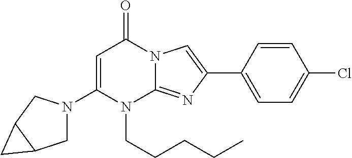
C1(N2CC3C(C2)C3)=CC(=O)N2C(=NC(C3=CC=C(Cl)C=C3)=C2)N1CCCCC
